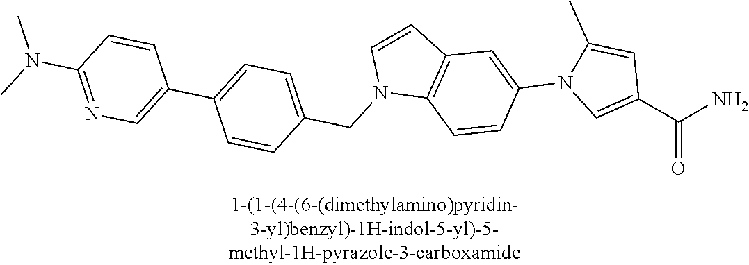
C1(N(C)C)=NC=C(C2=CC=C(CN3C4=C(C=C3)C=C(N3C=C(C(N)=O)C=C3C)C=C4)C=C2)C=C1
